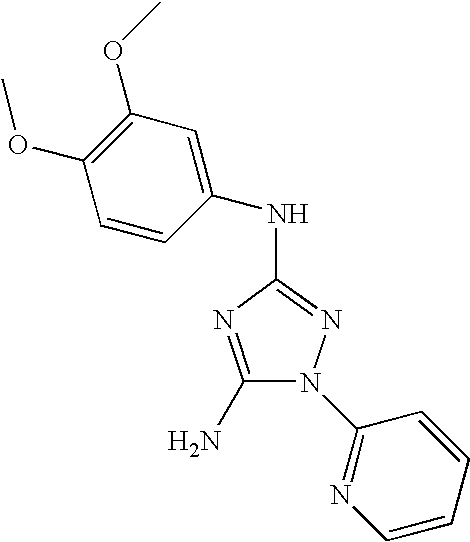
C1(N)=NC(NC2=CC(OC)=C(OC)C=C2)=NN1C1=NC=CC=C1
